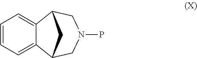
C1=CC=C2C(=C1)C1CN(P)CC2C1
